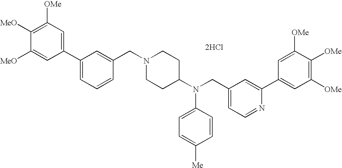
C1=C([MeO])C([MeO])=C([OMe])C=C1C1=CC=CC(CN2CCC(N(CC3=CC=NC(C4=CC([OMe])=C([OMe])C([OMe])=C4)=C3)C3=CC=C([Me])C=C3)CC2)=C1.[2HCl]
